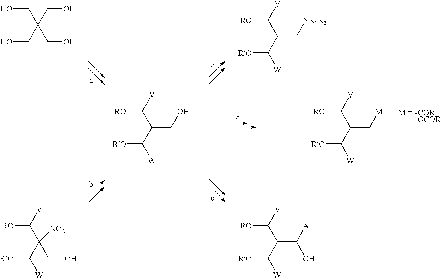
OCC(CO)(CO)CO.[RO]C(C(C([RO])[W])C[NR1R2])[V].[RO]C(C(C([RO])[W])C([Ar])O)[V].[RO]C([V])C(C([RO])[W])(CO)[NO2].[RO]C(C(C([RO])[W])CO)[V].[RO]C(C(C([RO])[W])C[M])[V].[-COR-OCOR]
